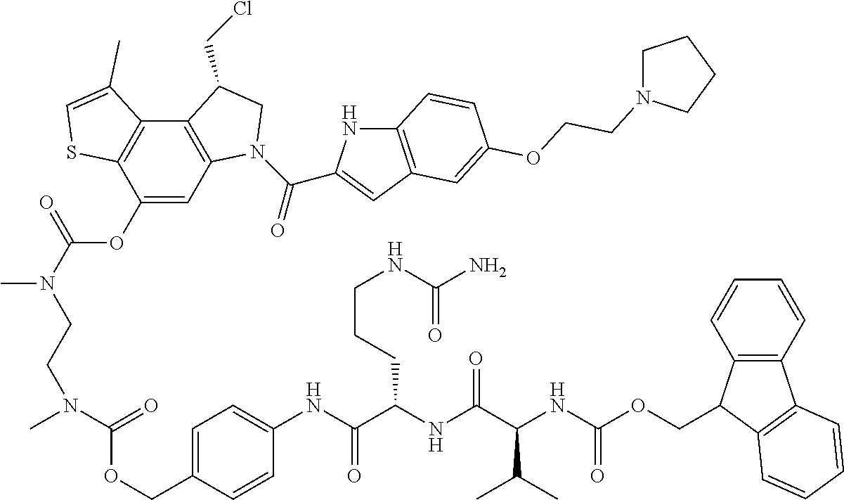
C1(OC(=O)N(C)CCN(C)C(=O)OCC2=CC=C(NC(=O)C(NC(=O)C(C(C)C)NC(=O)OCC3C4=C(C5=C3C=CC=C5)C=CC=C4)CCCNC(=O)N)C=C2)=CC2=C(C3=C1SC=C3C)C(CCl)CN2C(=O)C1=CC2=C(N1)C=CC(OCCN1CCCC1)=C2
